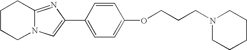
C1CCN2C(=NC(C3=CC=C(OCCCN4CCCCC4)C=C3)=C2)C1
